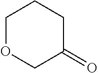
C1OCC(=O)CC1
